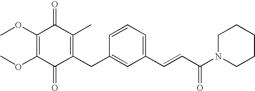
C1(=O)C(CC2=CC(C=CC(N3CCCCC3)=O)=CC=C2)=C(C)C(=O)C(OC)=C1OC
